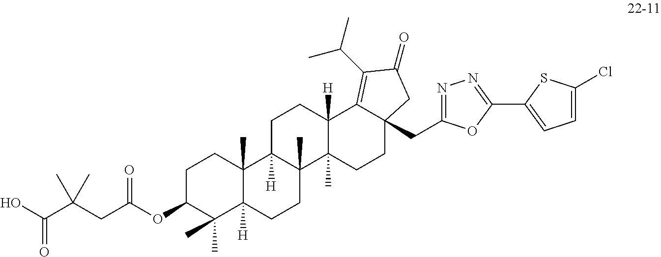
O=C(O)C(CC(OC1C(C)(C)C2([H])C(C)(CC1)C1([H])C(C)(CC2)C2(C)C([H])(CC1)C1=C(C(C)C)C(=O)CC1(CC1=NN=C(C3=CC=C(Cl)S3)O1)CC2)=O)(C)C
